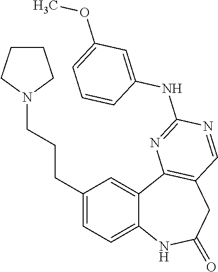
C12=CC=C(CCCN3CCCC3)C=C1C1=C(CC(=O)N2)C=NC(NC2=CC(OC)=CC=C2)=N1
